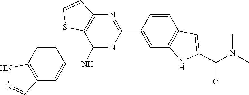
C12=C(N=C(C3=CC4=C(C=C3)C=C(C(N(C)C)=O)N4)N=C1NC1=CC3=C(C=C1)NN=C3)C=CS2
